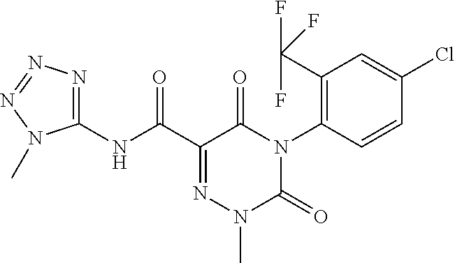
C1(NC(C2=NN(C)C(=O)N(C3=C(C(F)(F)F)C=C(Cl)C=C3)C2=O)=O)=NN=NN1C
